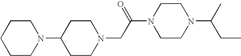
N1(CC(N2CCN(C(C)CC)CC2)=O)CCC(N2CCCCC2)CC1
